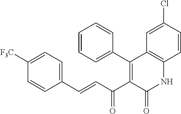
C1=CC=C(C2=C(C(C=CC3=CC=C([F3C])C=C3)=O)C(=O)NC3=C2C=C(Cl)C=C3)C=C1
